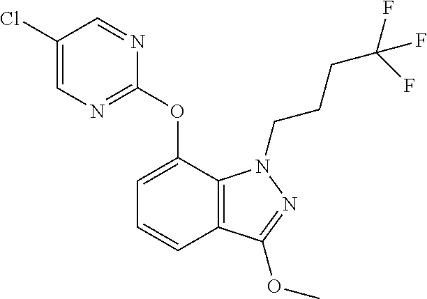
C1(Cl)=CN=C(OC2=CC=CC3=C2N(CCCC(F)(F)F)N=C3OC)N=C1
